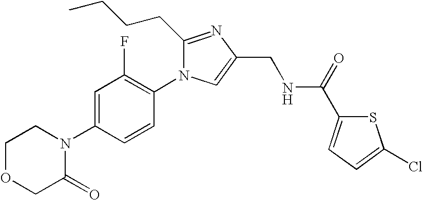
C1OCC(=O)N(C2=CC(F)=C(N3C(CCCC)=NC(CNC(C4=CC=C(Cl)S4)=O)=C3)C=C2)C1
